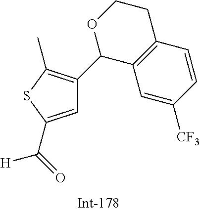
C1=C(C(=O)[H])SC(C)=C1C1C2=C(CCO1)C=CC([CF3])=C2
